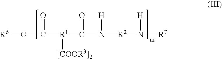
C([R1](C(N([R2]N([R7])[H])[H])=O)[[COOR3]2])(O[R6])=O
